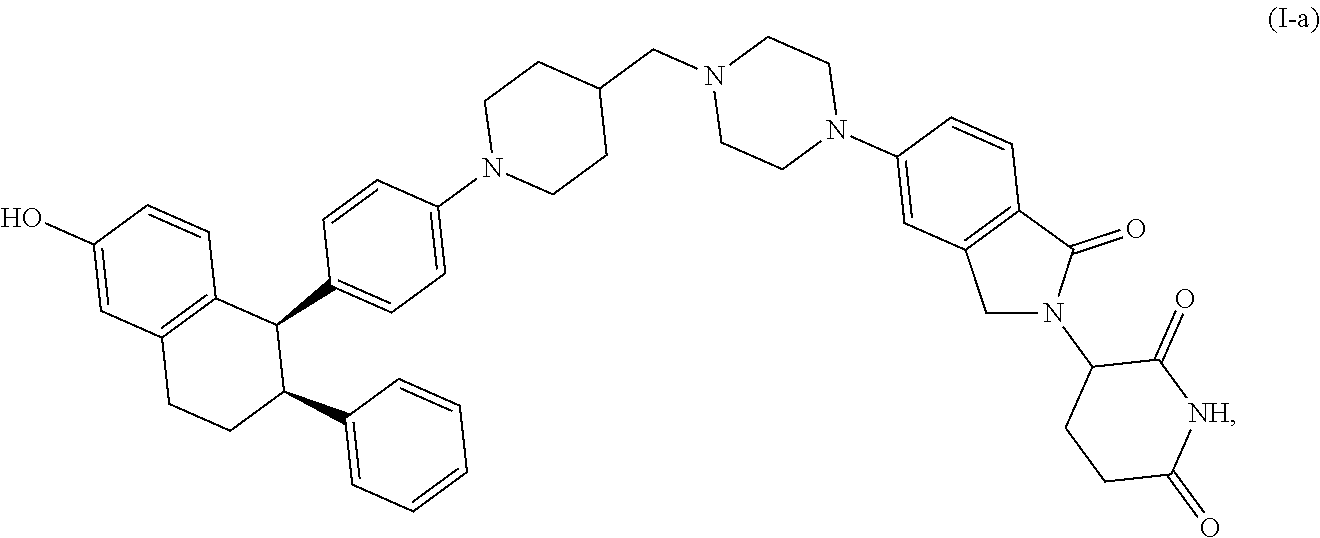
C1CC(=O)[NH]C(=O)C1N1C(=O)C2=C(C=C(N3CCN(CC4CCN(C5=CC=C(C6C7=C(C=C(O)C=C7)CCC6C6=CC=CC=C6)C=C5)CC4)CC3)C=C2)C1
